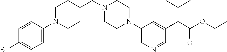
C1(N2CCN(CC3CCN(C4=CC=C(Br)C=C4)CC3)CC2)=CN=CC(C(C(OCC)=O)C(C)C)=C1
